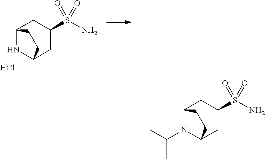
C12N(C(C)C)C(CC(S(N)(=O)=O)C1)CC2.C12NC(CC(S(N)(=O)=O)C1)CC2.Cl
